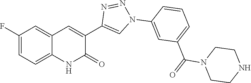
C12=CC=C(F)C=C1C=C(C1=CN(C3=CC(C(N4CCNCC4)=O)=CC=C3)N=N1)C(=O)N2
